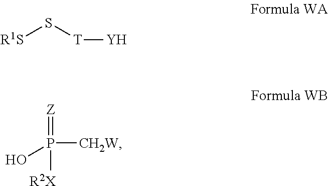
[R1S]S[T][Y].[Z]=P([R2X])(O)[CH2W]
